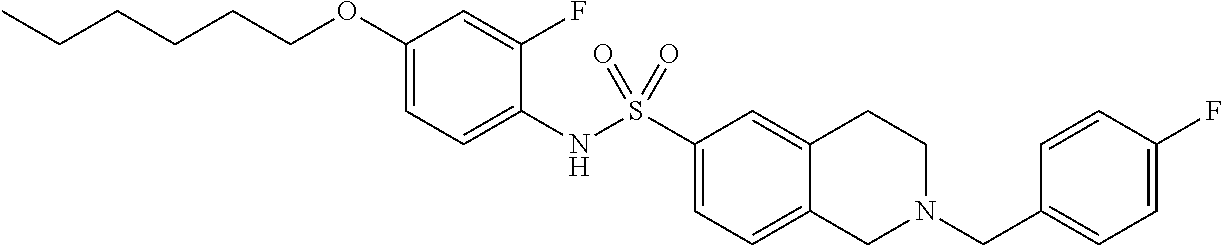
C1(OCCCCCC)=CC=C(NS(C2=CC=C3C(=C2)CCN(CC2=CC=C(F)C=C2)C3)(=O)=O)C(F)=C1
